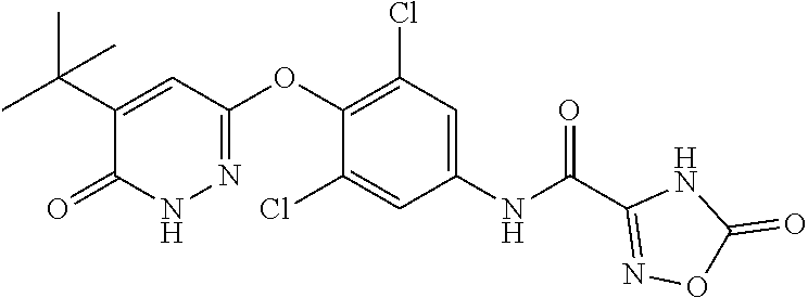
C1=C(NC(C2=NOC(=O)N2)=O)C=C(Cl)C(OC2=NNC(=O)C(C(C)(C)C)=C2)=C1Cl
